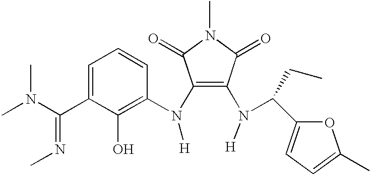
C1(N([H])C2=C(O)C(C(N(C)C)=NC)=CC=C2)=C(N([H])C(C2=CC=C(C)O2)CC)C(=O)N(C)C1=O
